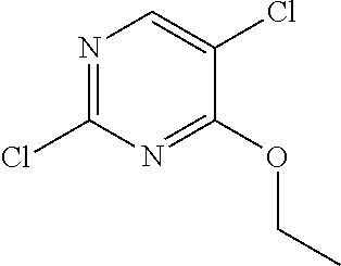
N1=C(Cl)N=C(OCC)C(Cl)=C1
